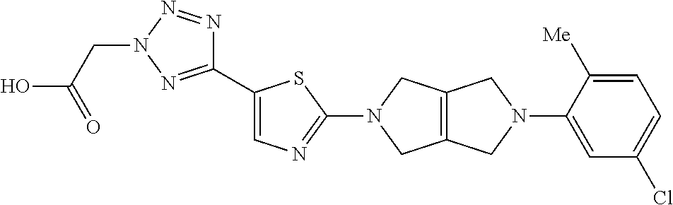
C1(C2=CN=C(N3CC4=C(C3)CN(C3=CC(Cl)=CC=C3[Me])C4)S2)=NN(CC(O)=O)N=N1
